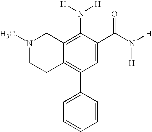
C12=C(N([H])[H])C(C(N([H])[H])=O)=CC(C3=CC=CC=C3)=C1CCN(C)C2
